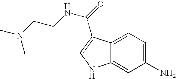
C1(N)=CC=C2C(=C1)NC=C2C(NCCN(C)C)=O
